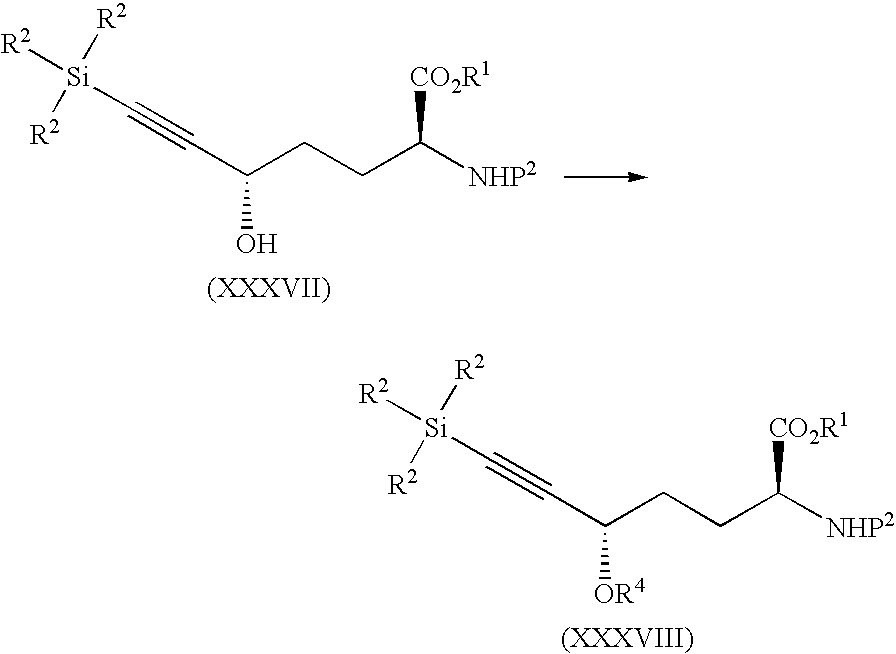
C(CCC([NHP2])[CO2R1])(O)C#C[Si]([R2])([R2])[R2].C(CCC([NHP2])[CO2R1])([OR4])C#C[Si]([R2])([R2])[R2]
